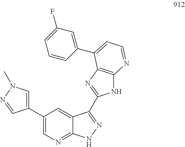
C1(C2=CN=C3C(=C2)C(C2=NC4=C(N2)N=CC=C4C2=CC(F)=CC=C2)=NN3)=CN(C)N=C1
